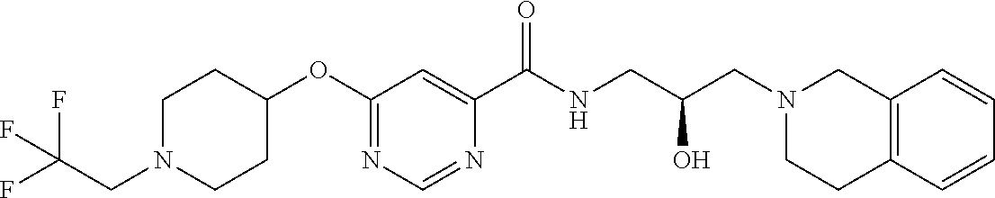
C1(OC2CCN(CC(F)(F)F)CC2)=NC=NC(C(NCC(CN2CCC3=C(C2)C=CC=C3)O)=O)=C1
